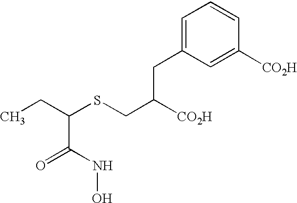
C(SCC([CO2H])CC1=CC=CC([CO2H])=C1)(CC)C(=O)NO
